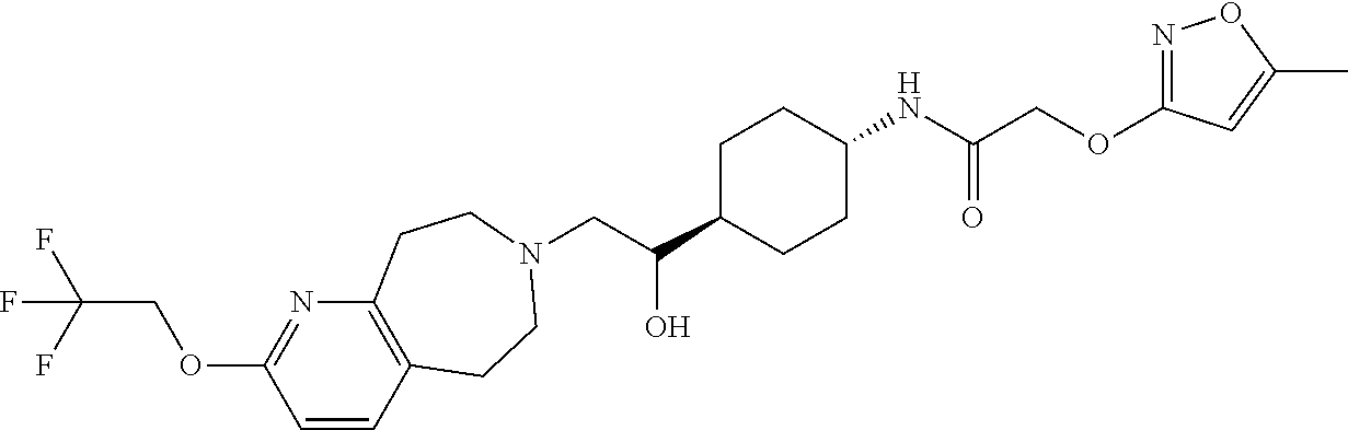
C(C(C1CCC(NC(COC2=NOC(C)=C2)=O)CC1)O)N1CCC2=C(N=C(OCC(F)(F)F)C=C2)CC1
